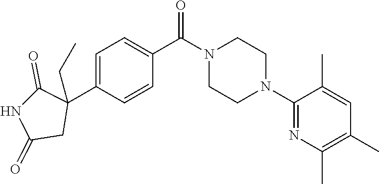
C1(N2CCN(C(C3=CC=C(C4(CC)C(=O)NC(=O)C4)C=C3)=O)CC2)=NC(C)=C(C)C=C1C
